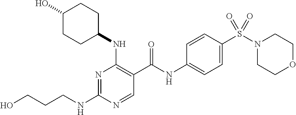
C(NC1=NC(NC2CCC(O)CC2)=C(C(NC2=CC=C(S(N3CCOCC3)(=O)=O)C=C2)=O)C=N1)CCO
